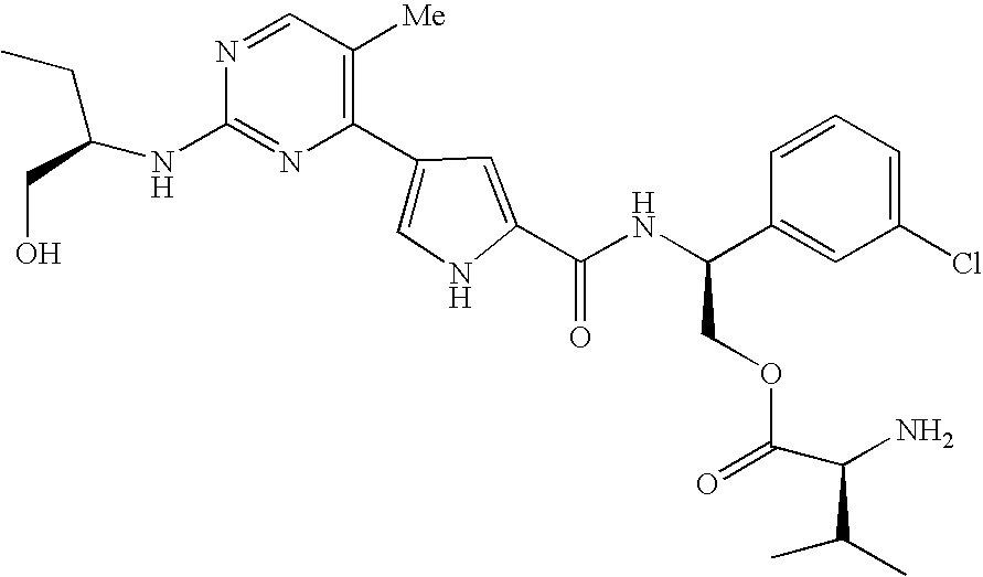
N1=C(NC(CC)CO)N=CC([Me])=C1C1=CNC(C(NC(C2=CC(Cl)=CC=C2)COC(C(N)C(C)C)=O)=O)=C1
